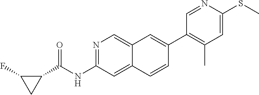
N1=C(NC(C2C(F)C2)=O)C=C2C(=C1)C=C(C1=C(C)C=C(SC)N=C1)C=C2
